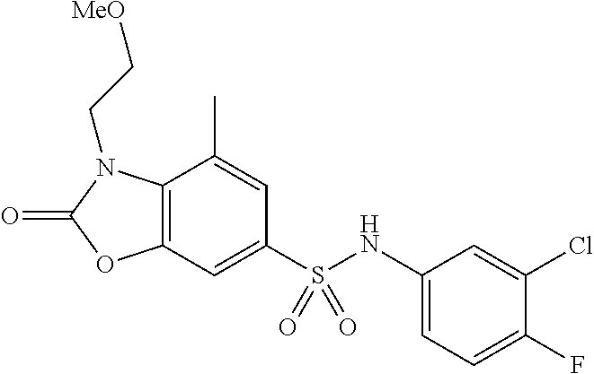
C1=C(C)C2=C(C=C1S(NC1=CC=C(F)C(Cl)=C1)(=O)=O)OC(=O)N2CC[MeO]
